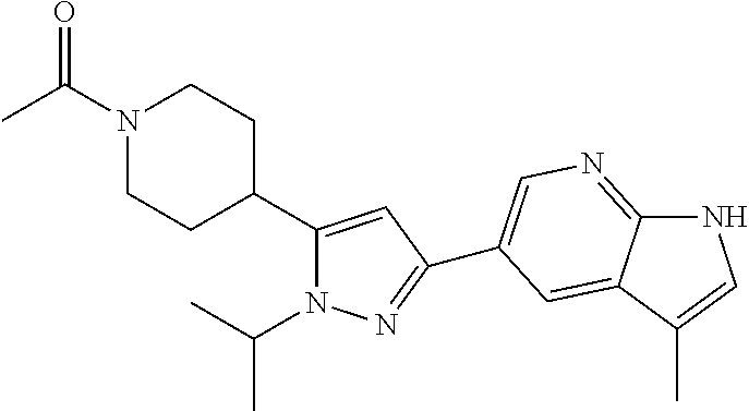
C1C(C2=CC(C3=CN=C4NC=C(C)C4=C3)=NN2C(C)C)CCN(C(C)=O)C1
